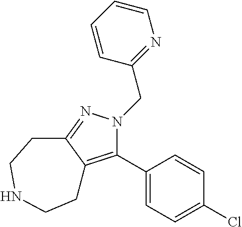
C1=CC(CN2C(C3=CC=C(Cl)C=C3)=C3C(=N2)CCNCC3)=NC=C1
